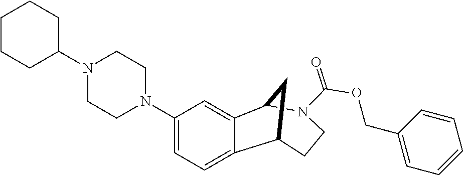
C12=CC=C(N3CCN(C4CCCCC4)CC3)C=C1C1N(C(=O)OCC3=CC=CC=C3)CCC2C1
